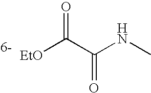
[EtO]C(C(NC)=O)=O.[6-]
